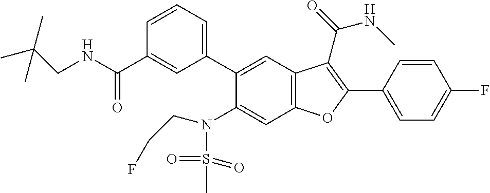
C1=CC=C(C2=CC3=C(C=C2N(S(C)(=O)=O)CCF)OC(C2=CC=C(F)C=C2)=C3C(NC)=O)C=C1C(NCC(C)(C)C)=O
